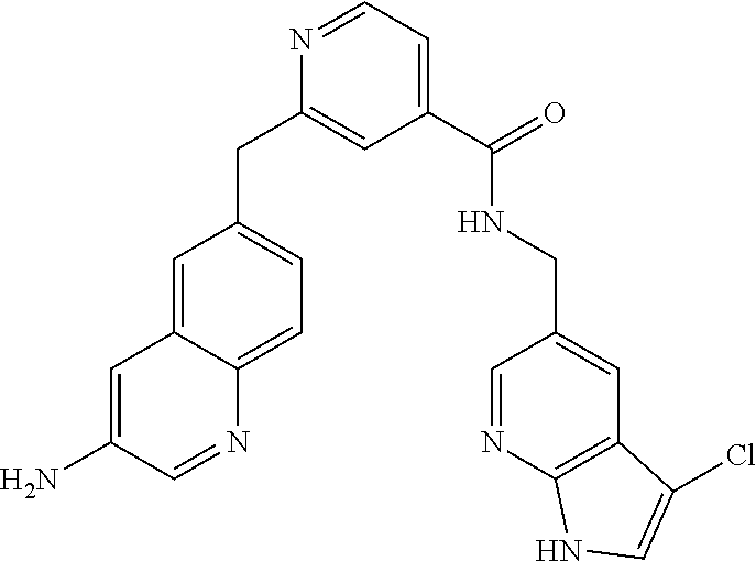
C1=C2C(=CC=C1CC1=CC(C(=O)NCC3=CC4=C(N=C3)NC=C4Cl)=CC=N1)N=CC(N)=C2
